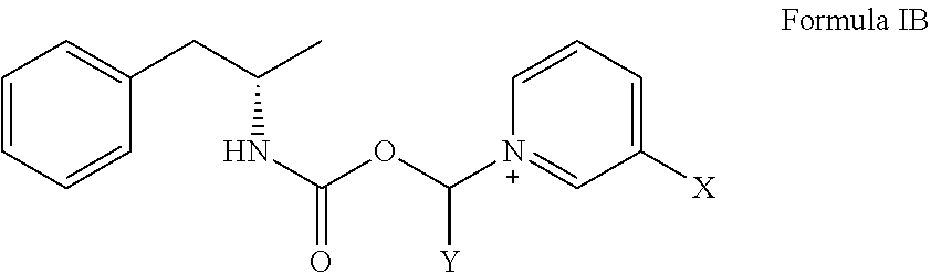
C1=CC=CC(CC(C)NC(OC([N+]2=CC([X])=CC=C2)[Y])=O)=C1
